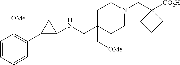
C1C(CNC2CC2C2=C([OMe])C=CC=C2)(C[OMe])CCN(CC2([CO2H])CCC2)C1
